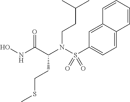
C(N(C(CCSC)C(NO)=O)S(C1=CC=C2C(=C1)C=CC=C2)(=O)=O)CC(C)C
